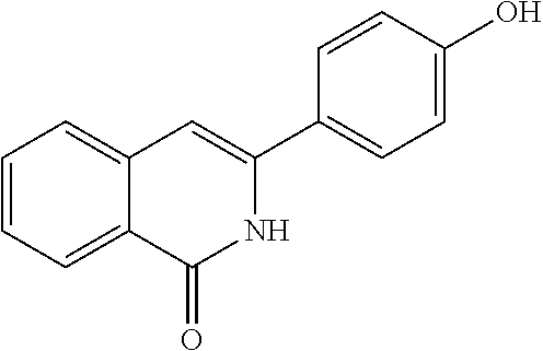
C1=CC=C2C(=C1)C=C(C1=CC=C(O)C=C1)NC2=O
